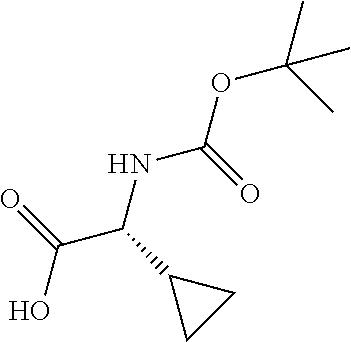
OC(C(C1CC1)NC(OC(C)(C)C)=O)=O
